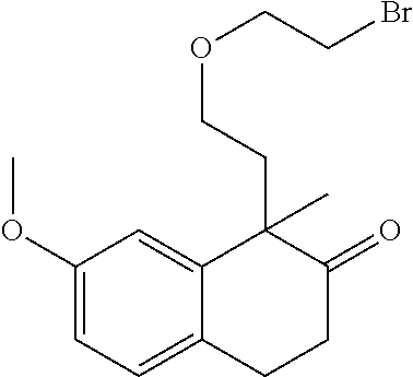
C1(OC)=CC=C2C(=C1)C(CCOCCBr)(C)C(=O)CC2
